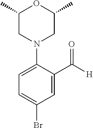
C1=C(C([H])=O)C(N2CC(C)OC(C)C2)=CC=C1Br
